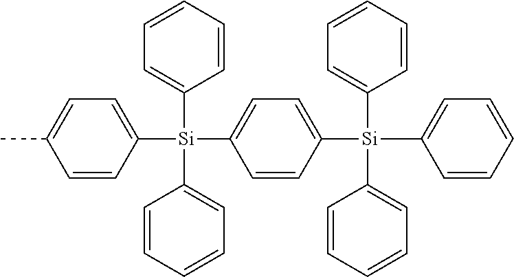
CC1=CC=C([Si](C2=CC=CC=C2)(C2=CC=C([Si](C3=CC=CC=C3)(C3=CC=CC=C3)C3=CC=CC=C3)C=C2)C2=CC=CC=C2)C=C1
